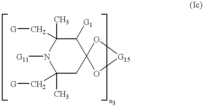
[G11]N1C(C)(C[G])C([G1])C2(CC1(C[G])C)O[G15]O2
